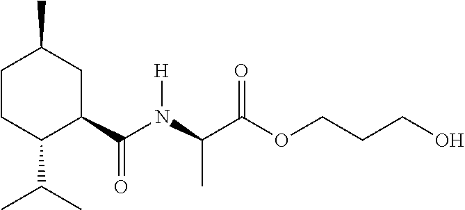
C1CC(C(C)C)C(C(N(C(C(OCCCO)=O)C)[H])=O)CC1C
